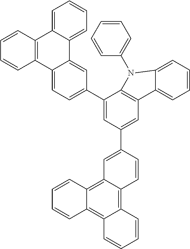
C1(C2=CC(C3=CC4=C5C(=C6C(=C4C=C3)C=CC=C6)C=CC=C5)=CC3=C2N(C2=CC=CC=C2)C2=CC=CC=C32)=CC=C2C(=C1)C1=CC=CC=C1C1=C2C=CC=C1
